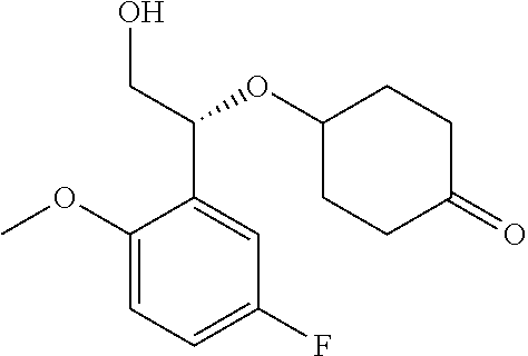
C1(OC)=CC=C(F)C=C1C(CO)OC1CCC(=O)CC1
